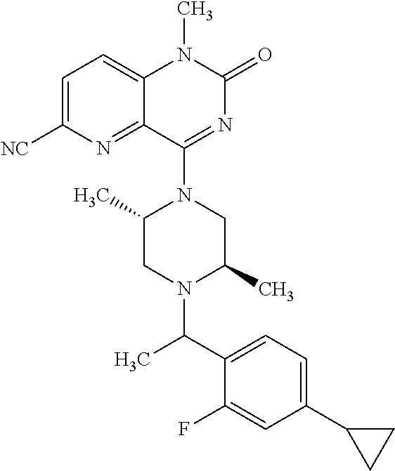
C1=C([NC])N=C2C(=C1)N(C)C(=O)N=C2N1C(C)CN(C(C2=CC=C(C3CC3)C=C2F)C)C(C)C1
